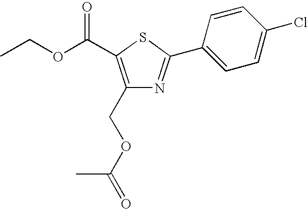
C1=CC(C2=NC(COC(=O)C)=C(C(=O)OCC)S2)=CC=C1Cl
